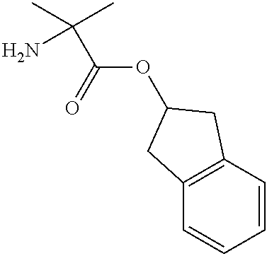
C(OC1CC2=C(C=CC=C2)C1)(=O)C(C)(C)N
